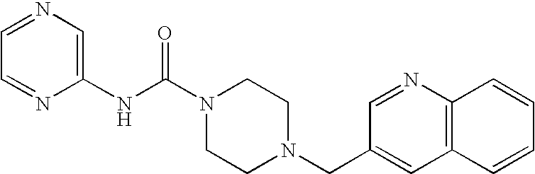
C1=NC(NC(N2CCN(CC3=CC4=C(N=C3)C=CC=C4)CC2)=O)=CN=C1
